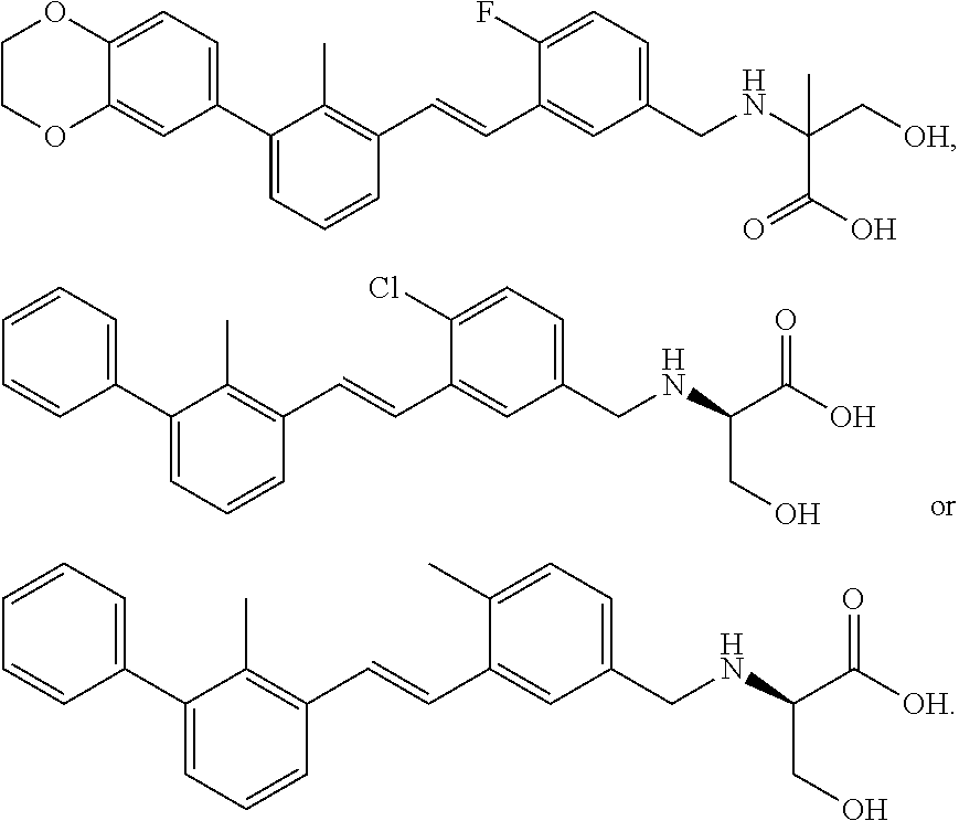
C1=CC(C2=CC=CC(C=CC3=CC(CNC(C(O)=O)CO)=CC=C3Cl)=C2C)=CC=C1.C1COC2=CC(C3=CC=CC(C=CC4=CC(CNC(C[OH])(C(O)=O)C)=CC=C4F)=C3C)=CC=C2O1.C1=CC(C2=CC=CC(C=CC3=CC(CNC(C([OH])=O)CO)=CC=C3C)=C2C)=CC=C1
